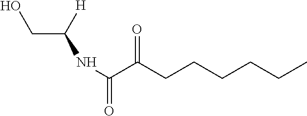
OCC([H])NC(=O)C(CCCCCC)=O
